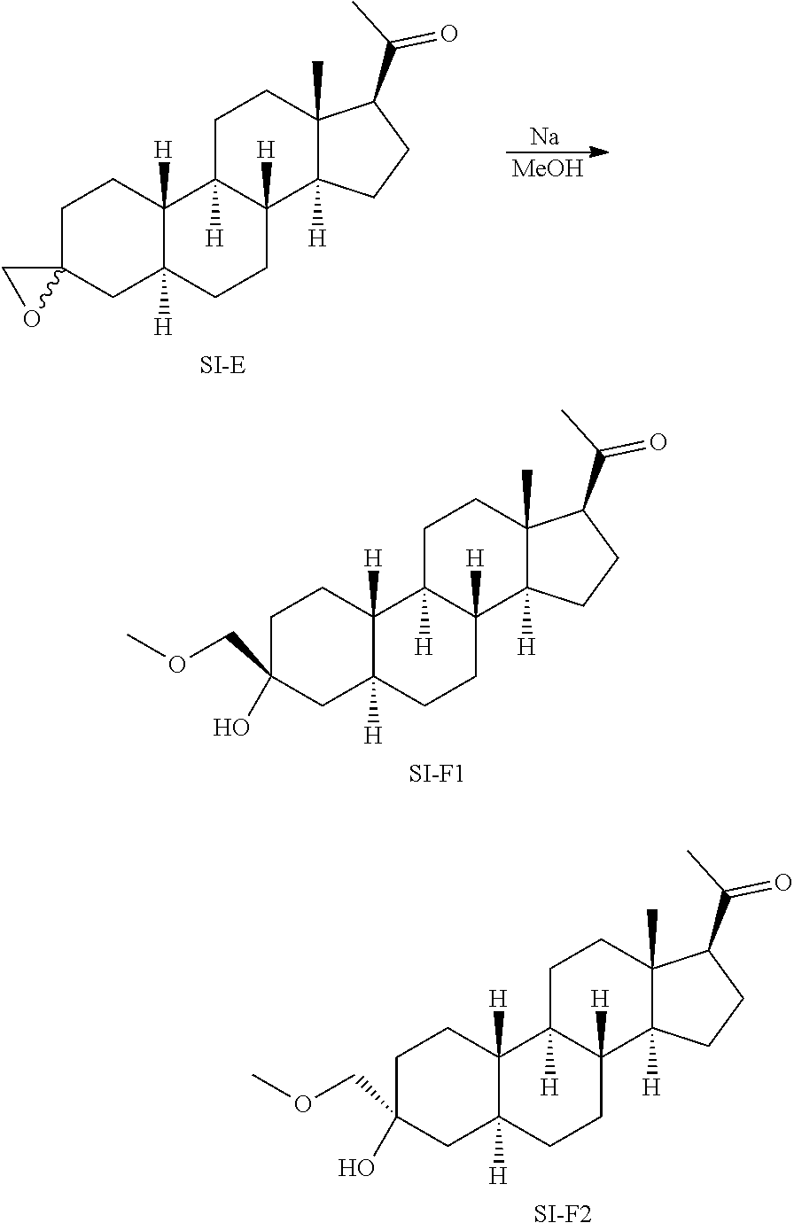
C1C2(CC3([H])C([H])(C1)C1([H])C([H])(CC3)C3([H])C(C)(CC1)C(C(C)=O)CC3)CO2.[SI-E].[Na].[MeOH].C1C(O)(COC)CC2([H])C([H])(C1)C1([H])C([H])(CC2)C2([H])C(C)(CC1)C(C(C)=O)CC2.[SI-F1].C1C(O)(COC)CC2([H])C([H])(C1)C1([H])C([H])(CC2)C2([H])C(C)(CC1)C(C(C)=O)CC2.[SI-F2]
